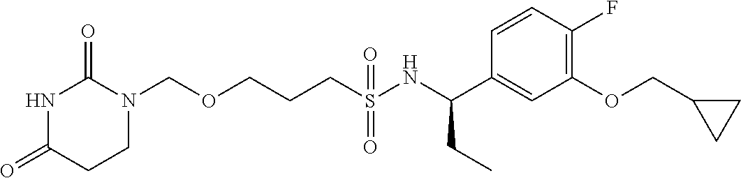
O(CCCS(NC(C1=CC(OCC2CC2)=C(F)C=C1)CC)(=O)=O)CN1C(=O)NC(=O)CC1
